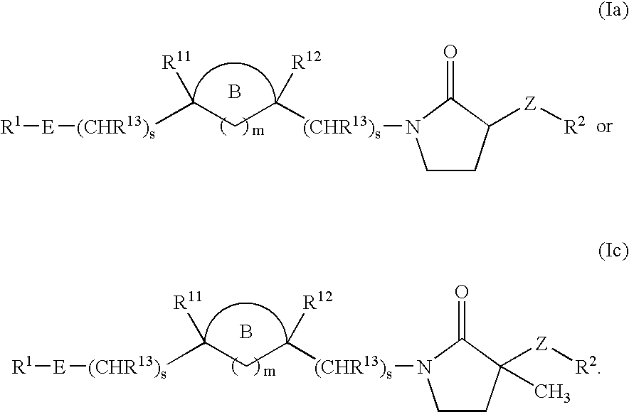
C1CC([Z][R2])C(=O)N1[(CHR13)s]C([R12])CC([(CHR13)s][E][R1])[R11].B.C1CC([Z][R2])(C)C(=O)N1[(CHR13)s]C([R12])CC([(CHR13)s][E][R1])[R11].B
